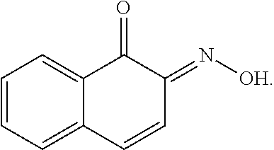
C1=CC=C2C(=C1)C(=O)C(=N[OH])C=C2
